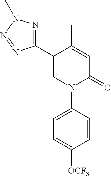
C1=C(C)C(C2=NN(C)N=N2)=CN(C2=CC=C([OCF3])C=C2)C1=O
